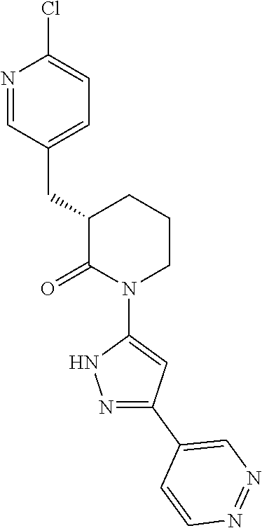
N1=CC(CC2C(=O)N(C3=CC(C4=CN=NC=C4)=NN3)CCC2)=CC=C1Cl
